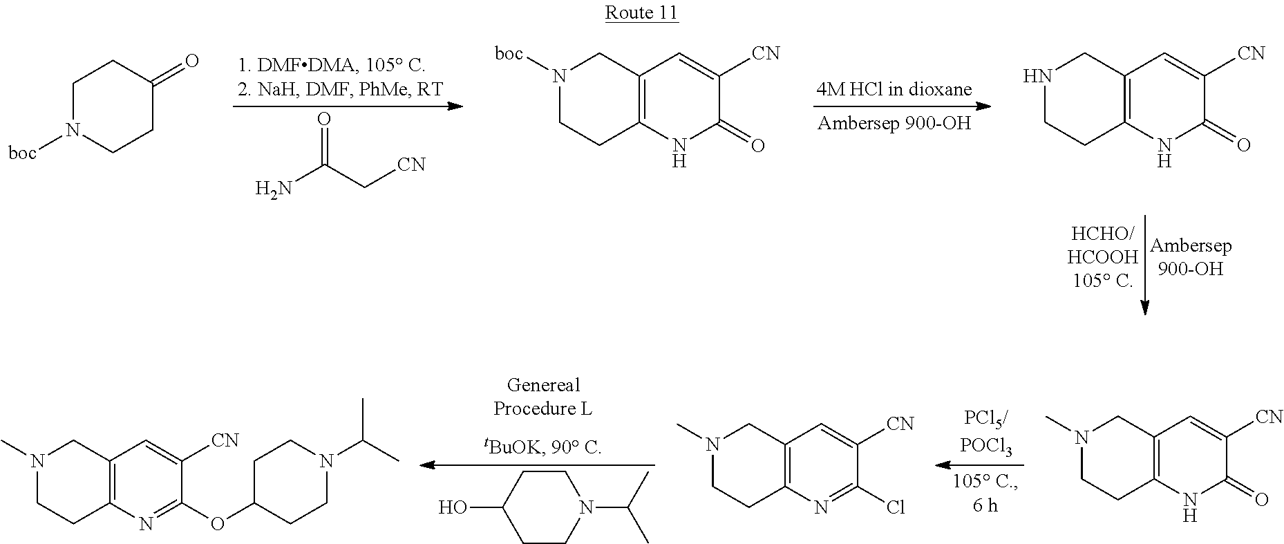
NC(C[CN])=O.C1N([boc])CCC(=O)C1.N1([boc])CCC2=C(C1)C=C([CN])C(=O)N2.N1CCC2=C(C1)C=C([CN])C(=O)N2.C1CC(O)CCN1C(C)C.N1(C)CCC2=C(C1)C=C([CN])C(=O)N2.N1(C)CCC2=C(C1)C=C([CN])C(Cl)=N2.N1(C)CCC2=C(C1)C=C([CN])C(OC1CCN(C(C)C)CC1)=N2
